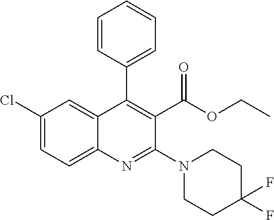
C1(Cl)=CC=C2C(=C1)C(C1=CC=CC=C1)=C(C(OCC)=O)C(N1CCC(F)(F)CC1)=N2
